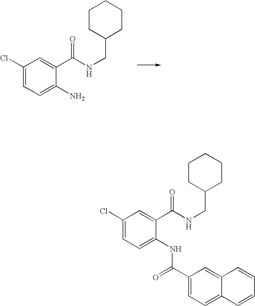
C1(Cl)=CC=C(NC(C2=CC=C3C(=C2)C=CC=C3)=O)C(C(NCC2CCCCC2)=O)=C1.C1(Cl)=CC=C(N)C(C(NCC2CCCCC2)=O)=C1
